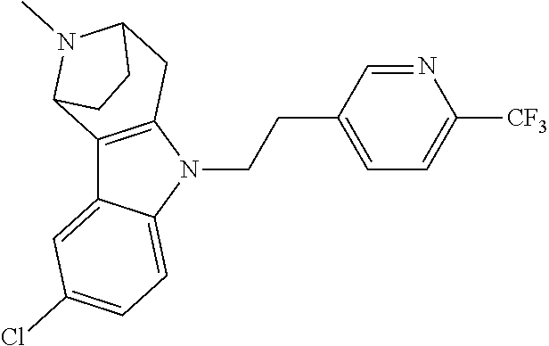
C12=CC(Cl)=CC=C1N(CCC1=CC=C([CF3])N=C1)C1=C2C2N(C)C(C1)CC2
